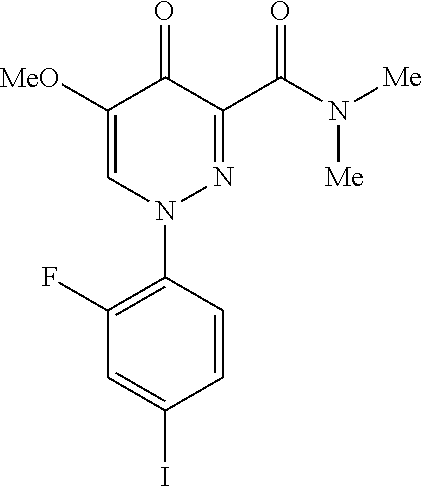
N1(C2=C(F)C=C(I)C=C2)N=C(C(N([Me])[Me])=O)C(=O)C([MeO])=C1
